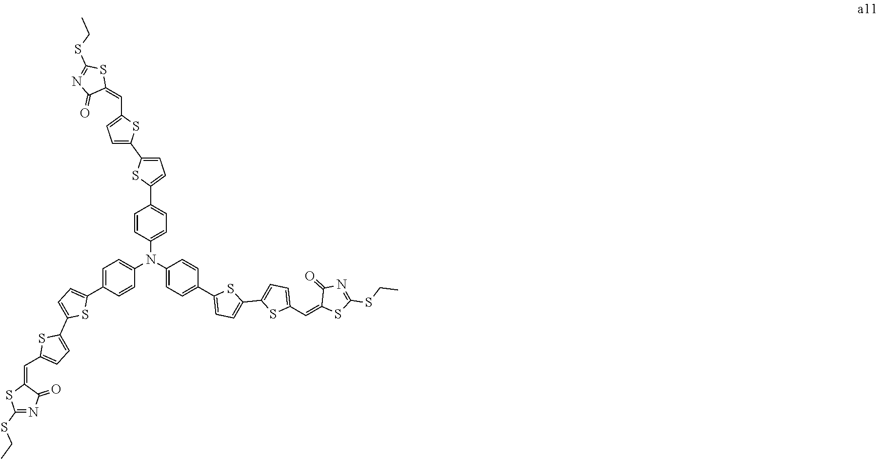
C1=C(C2=CC=C(C3=CC=C(N(C4=CC=C(C5=CC=C(C6=CC=C(C=C7SC(SCC)=NC7=O)S6)S5)C=C4)C4=CC=C(C5=CC=C(C6=CC=C(C=C7SC(SCC)=NC7=O)S6)S5)C=C4)C=C3)S2)SC(C=C2SC(SCC)=NC2=O)=C1
